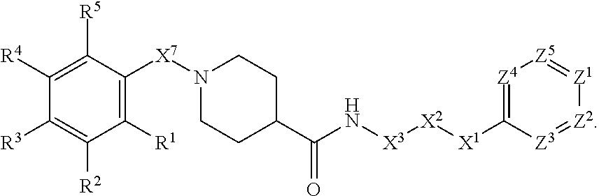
C1([R1])=C([X7]N2CCC(C(N[X3][X2][X1]C3=[Z4][Z5]=[Z1][Z2]=[Z3]3)=O)CC2)C([R5])=C([R4])C([R3])=C1[R2]
